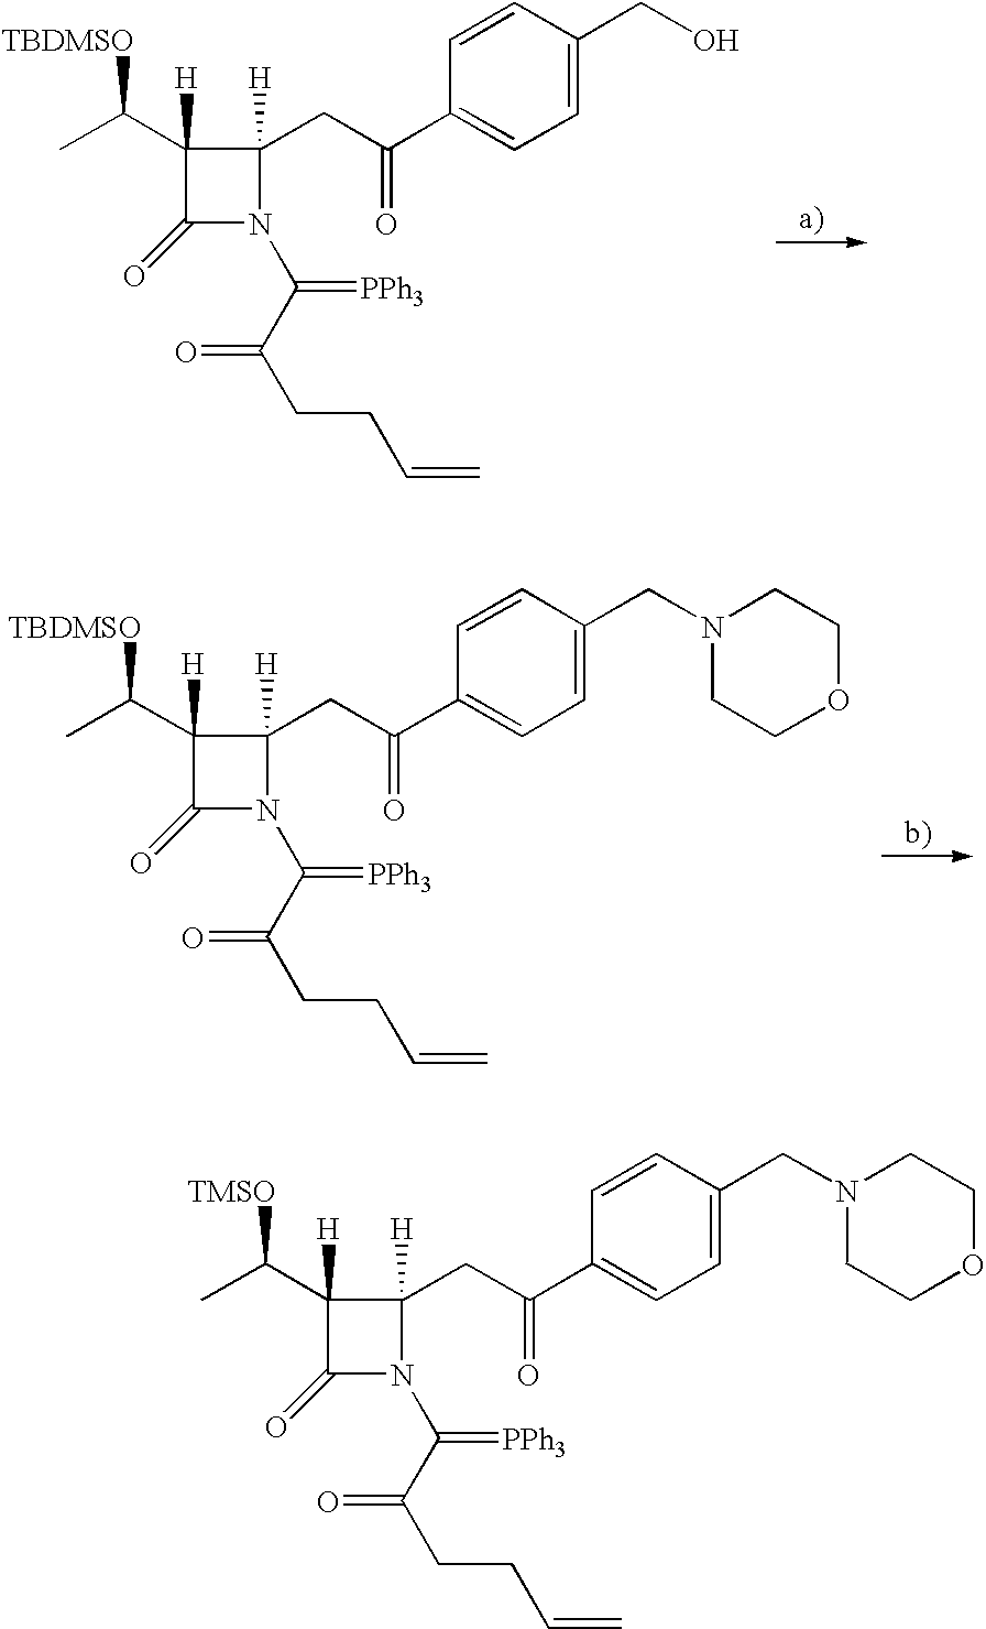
OCC1=CC=C(C(CC2([H])C(C(C)[TBDMSO])([H])C(=O)N2C(C(CCC=C)=O)=[PPh3])=O)C=C1.N1(CC2=CC=C(C(CC3([H])C(C(C)[TBDMSO])([H])C(=O)N3C(C(CCC=C)=O)=[PPh3])=O)C=C2)CCOCC1.N1(CC2=CC=C(C(CC3([H])C(C(C)[TMSO])([H])C(=O)N3C(C(CCC=C)=O)=[PPh3])=O)C=C2)CCOCC1
